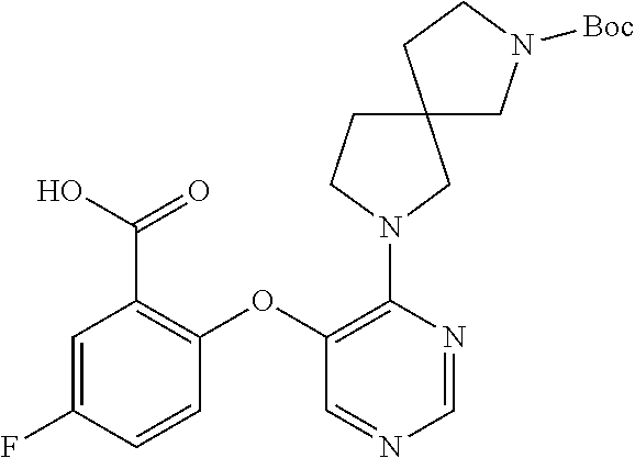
N1(C2=C(OC3=C(C(O)=O)C=C(F)C=C3)C=NC=N2)CC2(CC1)CN([Boc])CC2
